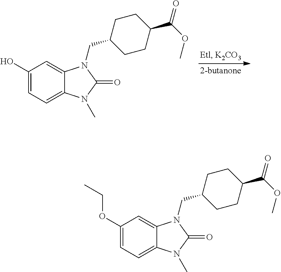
[2-butanone].C1(O)=CC=C2C(=C1)N(CC1CCC(C(OC)=O)CC1)C(=O)N2C.C1(OCC)=CC=C2C(=C1)N(CC1CCC(C(OC)=O)CC1)C(=O)N2C
